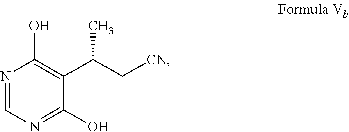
N1=CN=C(O)C(C(C[CN])C)=C1O
